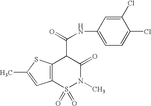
N(C(C1C(=O)N(C)S(=O)(=O)C2=C1SC(C)=C2)=O)C1=CC=C(Cl)C(Cl)=C1
